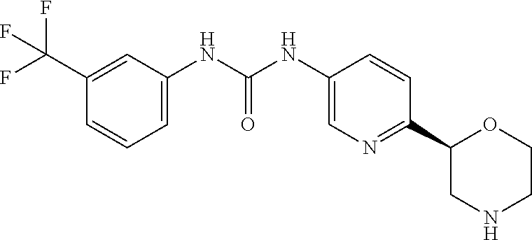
C1=C(NC(NC2=CN=C(C3OCCNC3)C=C2)=O)C=C(C(F)(F)F)C=C1
